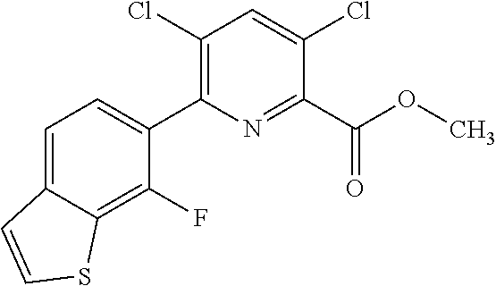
C12=CC=C(C3=C(Cl)C=C(Cl)C(C(OC)=O)=N3)C(F)=C1SC=C2
